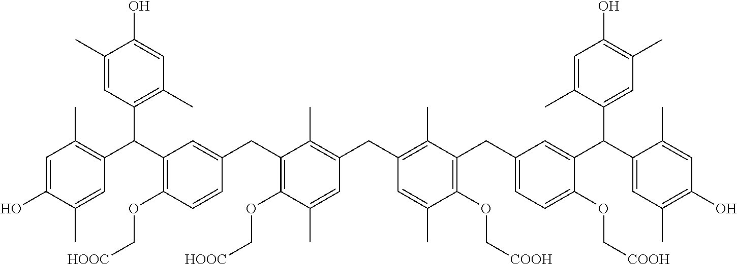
C1=C(O)C(C)=CC(C(C2=C(OC[HOOC])C=CC(CC3=C(OC[HOOC])C(C)=CC(CC4=C(C)C(CC5=CC=C(OC[COOH])C(C(C6=CC(C)=C(O)C=C6C)C6=CC(C)=C(O)C=C6C)=C5)=C(OC[COOH])C(C)=C4)=C3C)=C2)C2=C(C)C=C(O)C(C)=C2)=C1C
